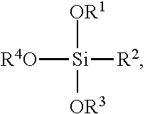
[OR1][Si]([R2])([R4O])[OR3]
